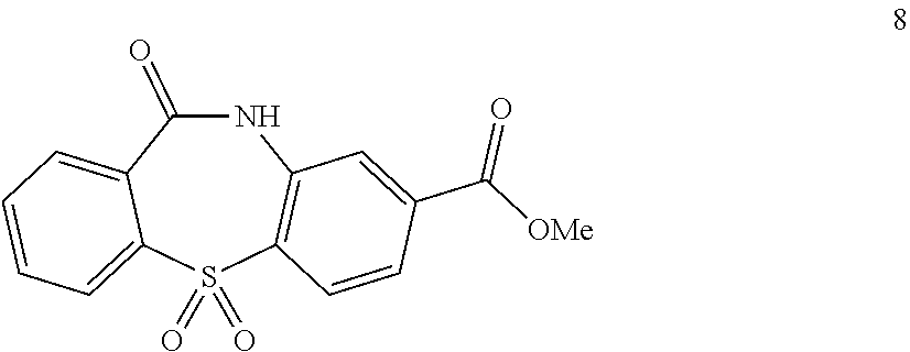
N1C(=O)C2=CC=CC=C2S(=O)(=O)C2=C1C=C(C(=O)[OMe])C=C2
